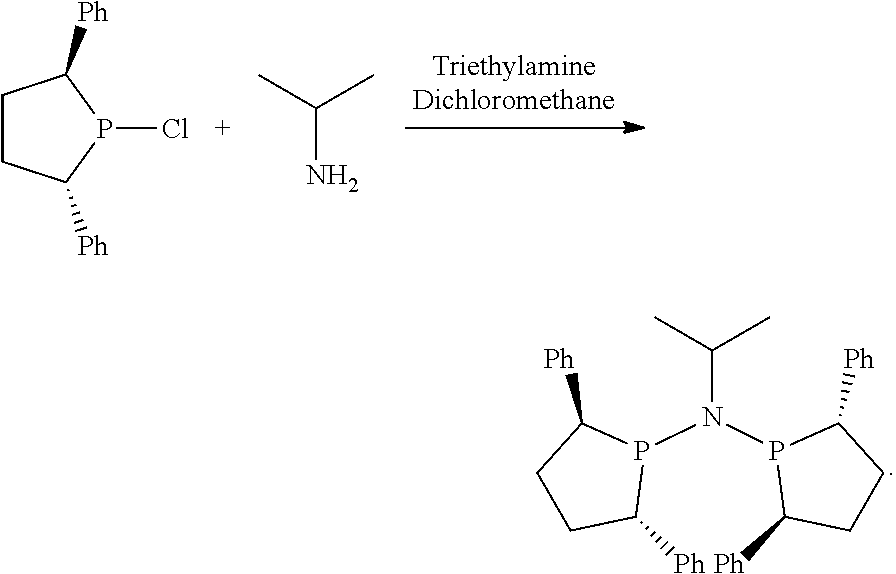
C1CC([Ph])P(Cl)C1[Ph].C(N)(C)C.C(N(P1C([Ph])CCC1[Ph])P1C([Ph])CCC1[Ph])(C)C
